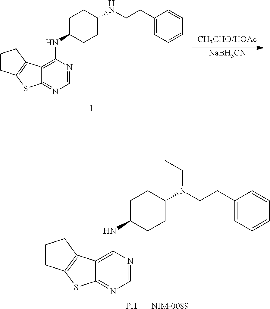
[NaBH3CN].C12=C(NC3CCC(NCCC4=CC=CC=C4)CC3)N=CN=C1SC1=C2CCC1.C12=C(NC3CCC(N(CCC4=CC=CC=C4)CC)CC3)N=CN=C1SC1=C2CCC1.P[NIM-0089]
